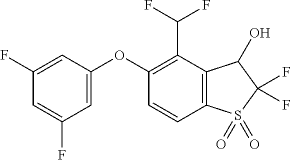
O(C1=CC(F)=CC(F)=C1)C1=C(C(F)F)C2=C(C=C1)S(=O)(=O)C(F)(F)C2O
